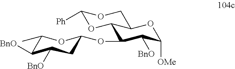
C1(OC2CC([BnO])C([BnO])C(C)O2)C([BnO])C([OMe])OC2C1OC([Ph])OC2
